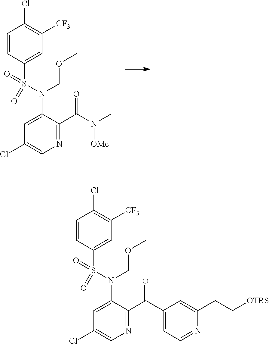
C1=CC(S(=O)(=O)N(C2=CC(Cl)=CN=C2C(=O)C2=CC=NC(CC[OTBS])=C2)COC)=CC([CF3])=C1Cl.C1=CC(S(N(C2=CC(Cl)=CN=C2C(=O)N([OMe])C)COC)(=O)=O)=CC([CF3])=C1Cl
